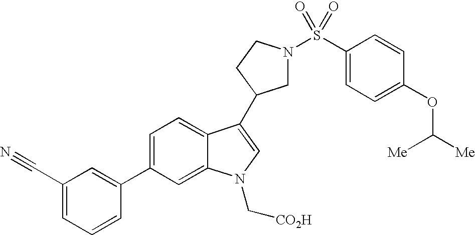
C1(C2=CC(C#N)=CC=C2)=CC=C2C(=C1)N(C[CO2H])C=C2C1CN(S(C2=CC=C(OC([Me])[Me])C=C2)(=O)=O)CC1
